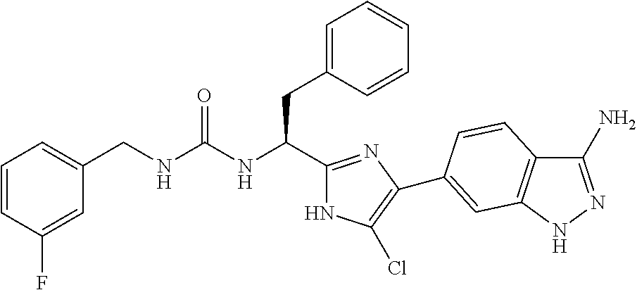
C(NC(CC1=CC=CC=C1)C1=NC(C2=CC3=C(C(N)=NN3)C=C2)=C(Cl)N1)(=O)NCC1=CC=CC(F)=C1
